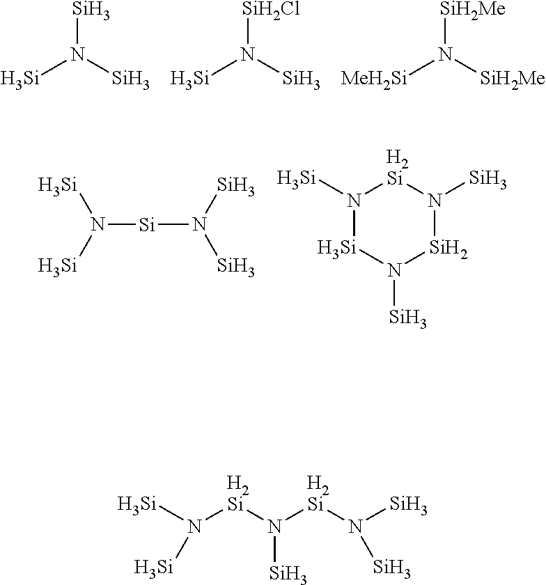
[Si]N([Si])[Si].[Si]N([Si])[SiH2Cl].[MeH2Si]N([SiH2Me])[SiH2Me].N([Si]N([Si])[Si])([Si])[Si].N1([Si])[Si]N([Si])[Si]N([Si])[H2Si]1.[Si]N([H2Si]N([H2Si]N([Si])[Si])[Si])[Si]
